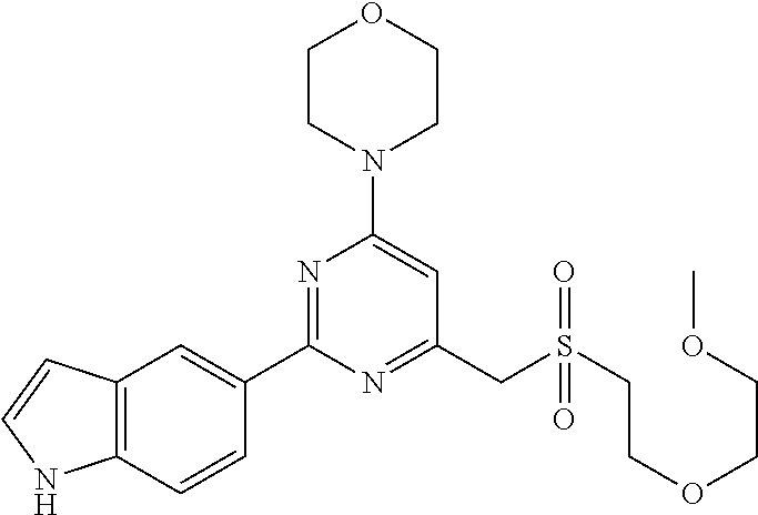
C1CN(C2=CC(CS(CCOCCOC)(=O)=O)=NC(C3=CC4=C(C=C3)NC=C4)=N2)CCO1
